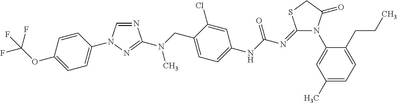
N1(C2=CC(C)=CC=C2CCC)C(=O)CSC1=NC(NC1=CC=C(CN(C2=NN(C3=CC=C(OC(F)(F)F)C=C3)C=N2)C)C(Cl)=C1)=O
